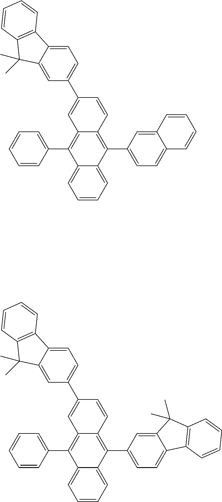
C1=CC=C2C(=C1)C(C1=CC=CC=C1)=C1C(=C2C2=CC=C3C(=C2)C=CC=C3)C=CC(C2=CC=C3C(=C2)C(C)(C)C2=C3C=CC=C2)=C1.C1=CC=C2C(=C1)C(C1=CC=CC=C1)=C1C(=C2C2=CC=C3C(=C2)C(C)(C)C2=C3C=CC=C2)C=CC(C2=CC=C3C(=C2)C(C)(C)C2=C3C=CC=C2)=C1
